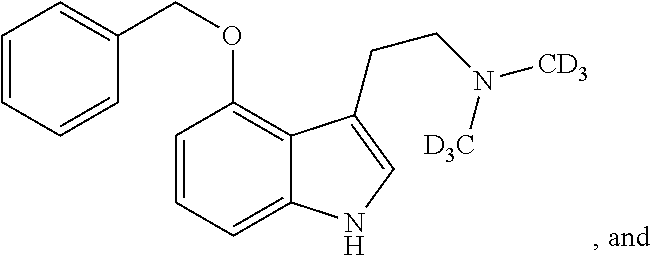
C1=CC=C2C(=C1OCC1=CC=CC=C1)C(CCN([D3C])[CD3])=CN2
